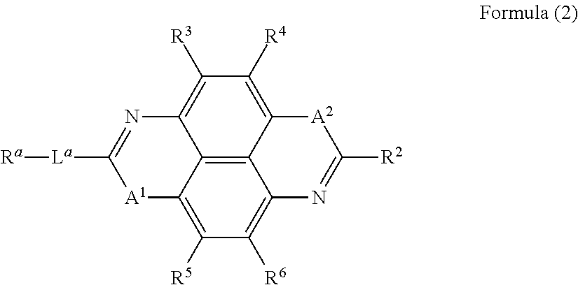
C12=C3C4=C([R5])C([R6])=C1N=C([R2])[A2]C2=C([R4])C([R3])=C3N=C([La][Ra])[A1]4
